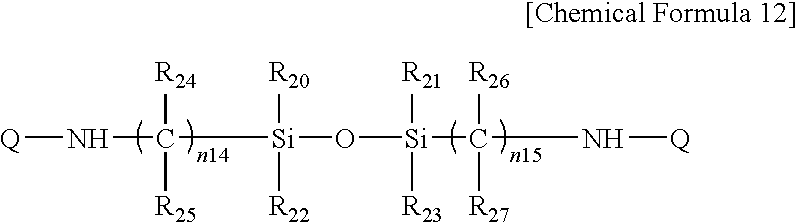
[Q]NC([R24])([R25])[Si]([R20])([R22])O[Si]([R21])([R23])C([R26])([R27])N[Q]
